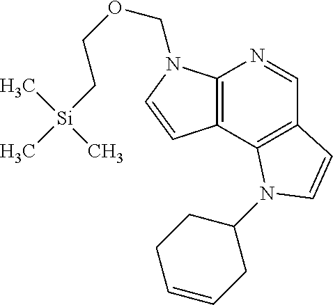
[Si](CCOCN1C2=C(C=C1)C1=C(C=N2)C=CN1C1CCC=CC1)(C)(C)C
